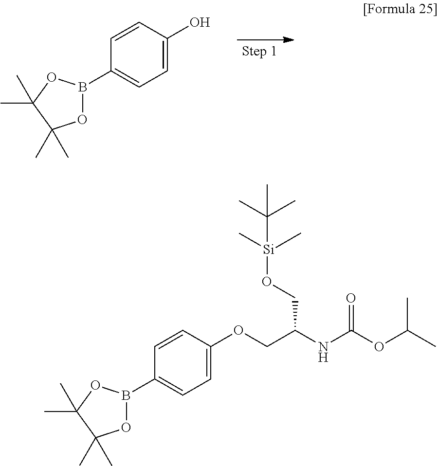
C1=C(O)C=CC(B2OC(C)(C)C(C)(C)O2)=C1.C1=C(OCC(NC(OC(C)C)=O)CO[Si](C(C)(C)C)(C)C)C=CC(B2OC(C)(C)C(C)(C)O2)=C1
